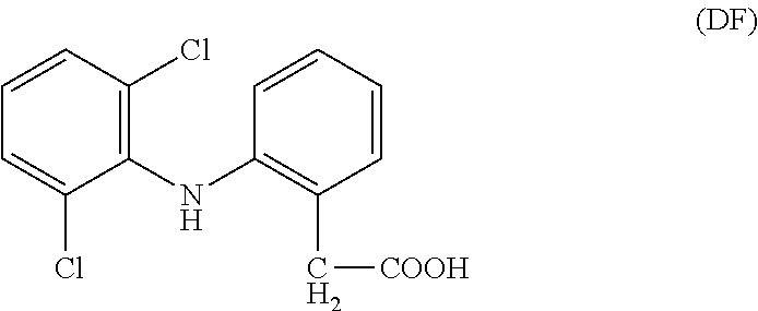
C1(NC2=C(C[COOH])C=CC=C2)=C(Cl)C=CC=C1Cl
